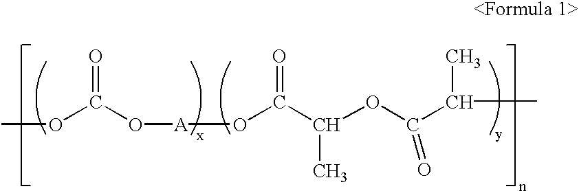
O(C(O[A]OC(C(OC(=O)C(C)C)C)=O)=O)C
